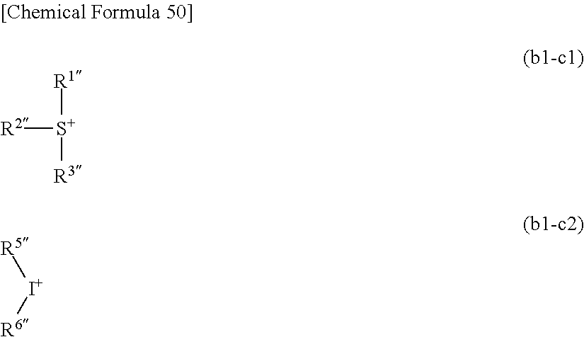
[R2][S+]([R1])[R3].[R6][I+][R5]
